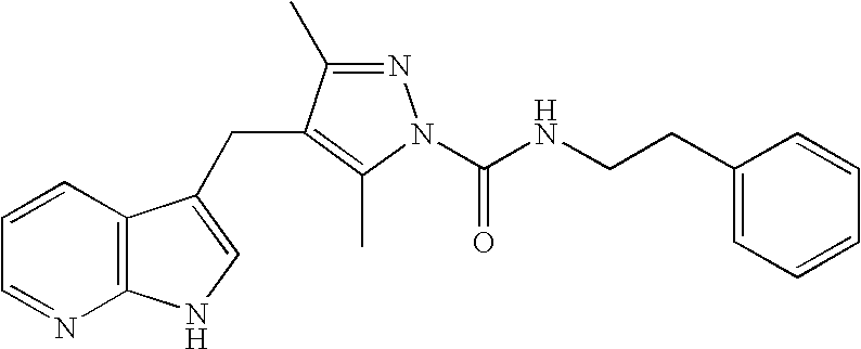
C1=CC2=C(N=C1)NC=C2CC1=C(C)N(C(NCCC2=CC=CC=C2)=O)N=C1C
